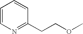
C1=CN=C(CCOC)C=C1
